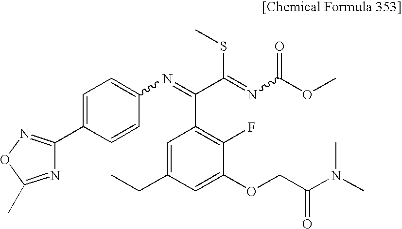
C1=C(C2=NOC(C)=N2)C=CC(N=C(C(=NC(OC)=O)SC)C2=C(F)C(OCC(N(C)C)=O)=CC(CC)=C2)=C1
